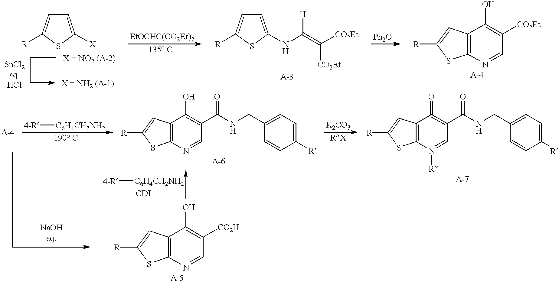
C1=C([X])SC([R])=C1.C1=C(NC(=C([CO2Et])[CO2Et])[H])SC([R])=C1.C12=C(N=CC([CO2Et])=C1O)SC([R])=C2.[4-R][C6H4CH2NH2].C12=C(N=CC(C(NCC3=CC=C([R])C=C3)=O)=C1O)SC([R])=C2.C12=C(N([R])=CC(C(NCC3=CC=C([R])C=C3)=O)=C1=O)SC([R])=C2.C12=C(N=CC([CO2H])=C1O)SC([R])=C2.[4-R][C6H4CH2NH2]
